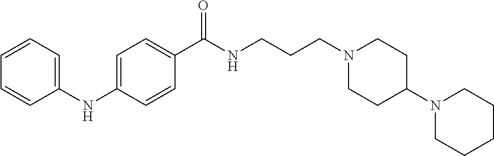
C1(NC2=CC=C(C(NCCCN3CCC(N4CCCCC4)CC3)=O)C=C2)=CC=CC=C1
